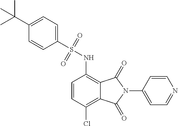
C1=CC(Cl)=C2C(=C1NS(=O)(=O)C1=CC=C(C(C)(C)C)C=C1)C(=O)N(C1=CC=NC=C1)C2=O
